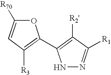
C1=C([R70])OC(C2=C([R2'])C([R1])=NN2)=C1[R3]
